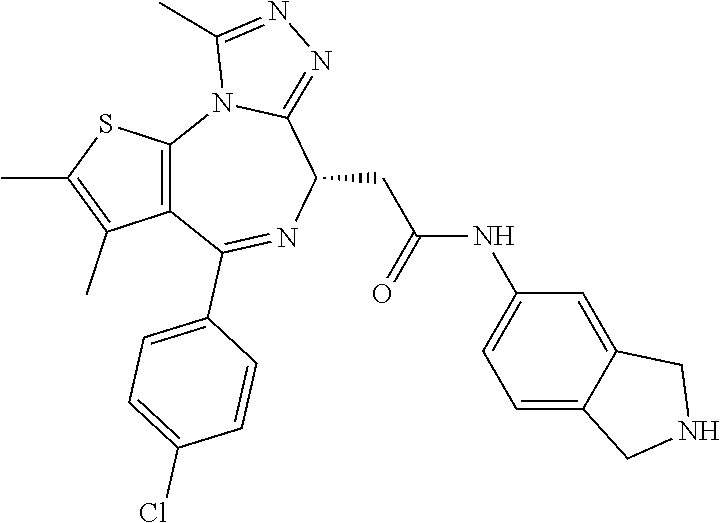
C12=C(C(C3=CC=C(Cl)C=C3)=NC(CC(NC3=CC=C4C(=C3)CNC4)=O)C3=NN=C(C)N13)C(C)=C(C)S2
